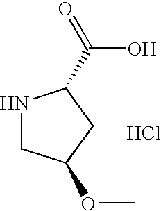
N1CC(OC)CC1C(=O)O.Cl
